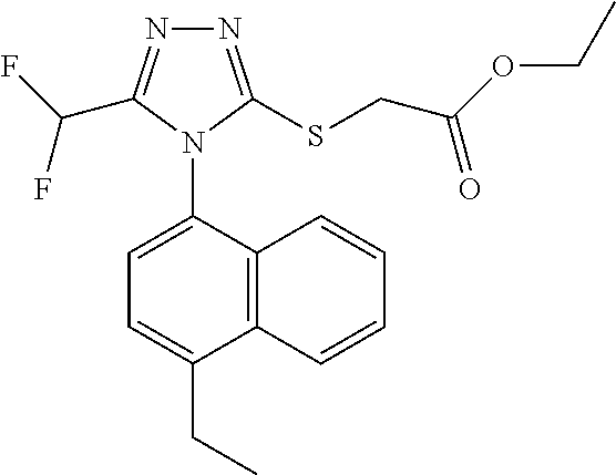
N1=C(SCC(OCC)=O)N(C2=CC=C(CC)C3=C2C=CC=C3)C(C(F)F)=N1
